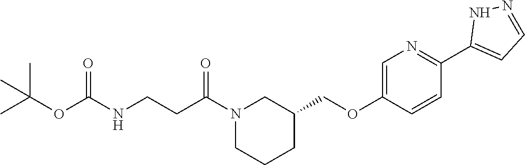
N1(C(CCNC(OC(C)(C)C)=O)=O)CCCC(COC2=CN=C(C3=CC=NN3)C=C2)C1
